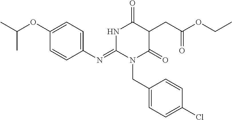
C1(N=C2N(CC3=CC=C(Cl)C=C3)C(=O)C(CC(OCC)=O)C(=O)N2)=CC=C(OC(C)C)C=C1
